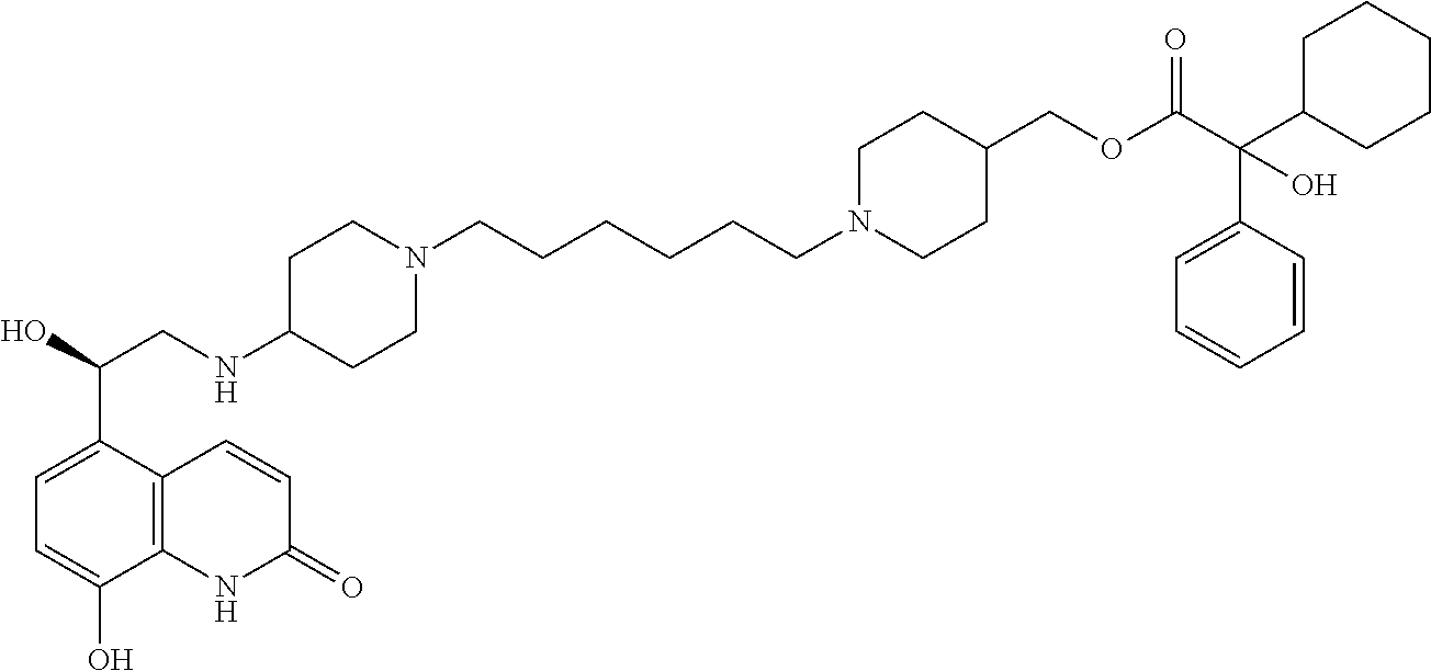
C1N(CCCCCCN2CCC(NCC(O)C3=CC=C(O)C4=C3C=CC(=O)N4)CC2)CCC(COC(C(C2CCCCC2)(C2=CC=CC=C2)O)=O)C1
